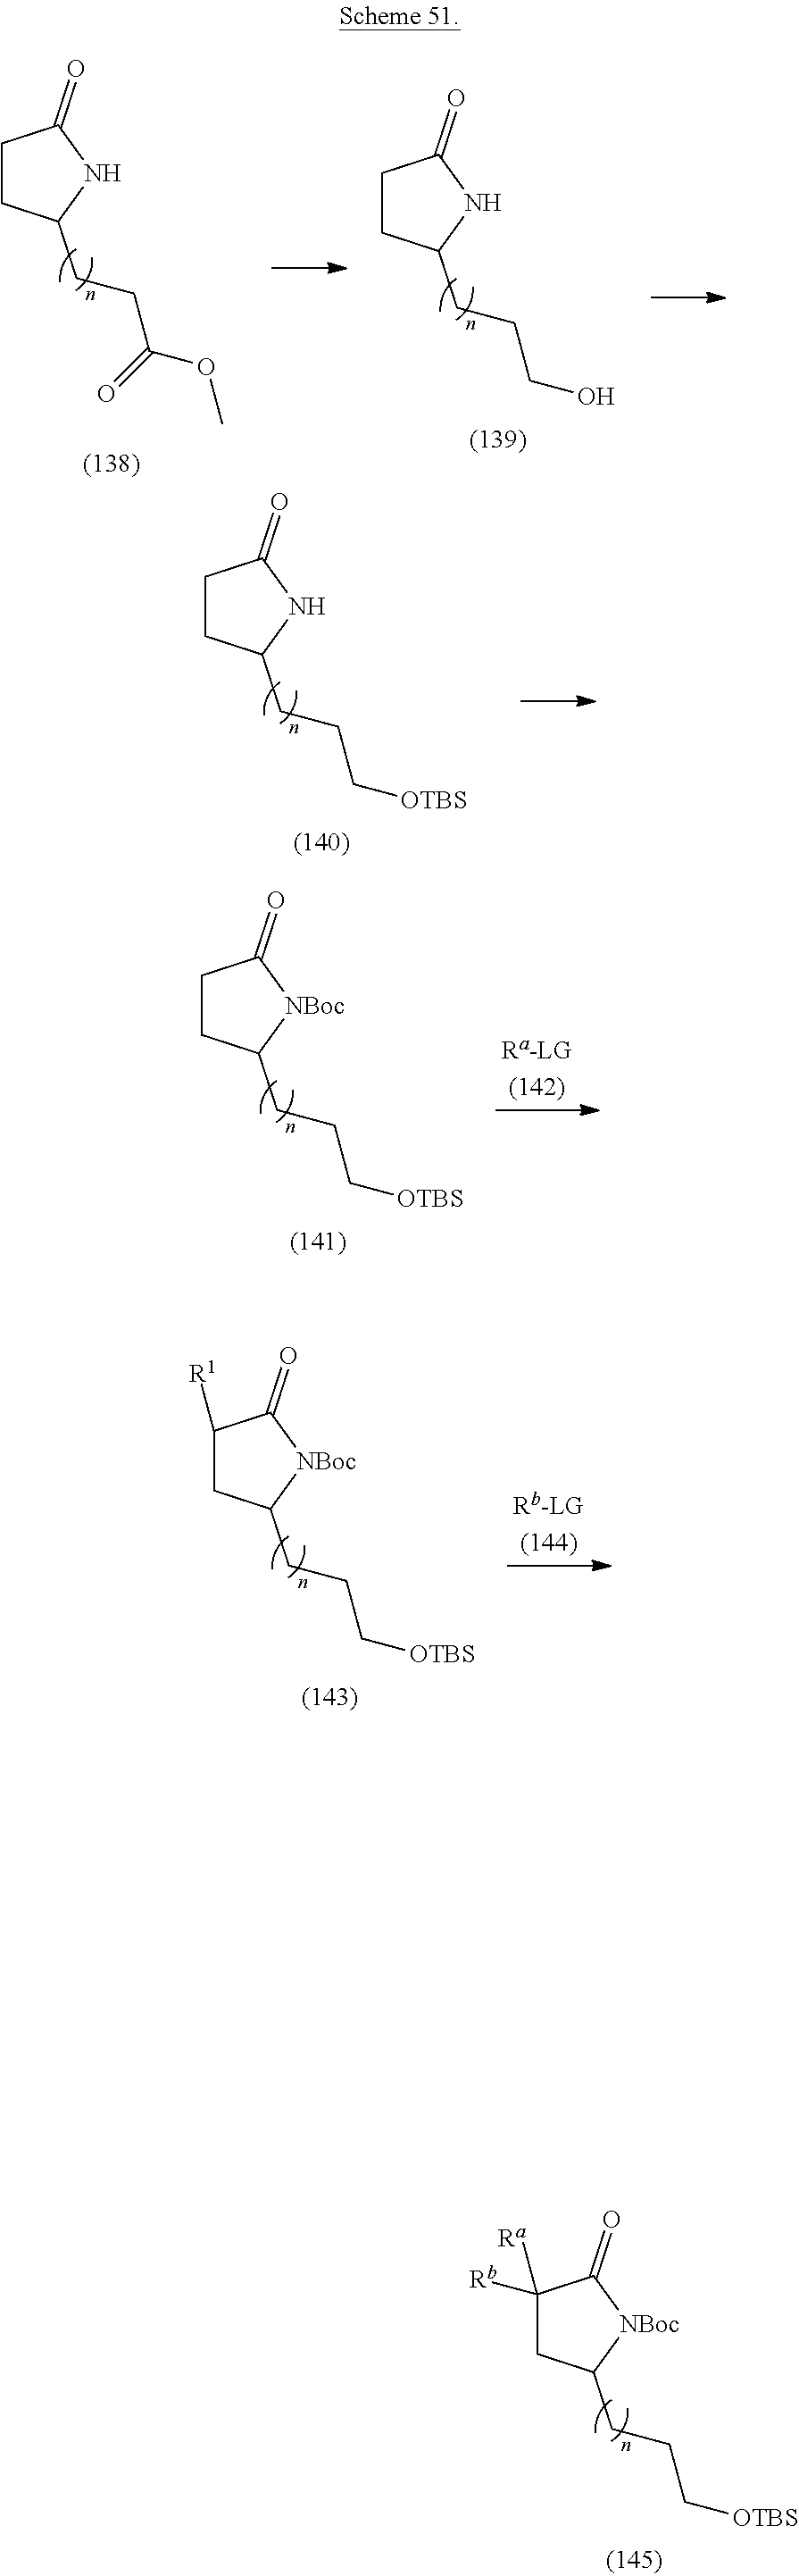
C1CC(CCC[OTBS])[NBoc]C1=O.C1([R1])CC(CCC[OTBS])[NBoc]C1=O.C1([Ra])([Rb])CC(CCC[OTBS])[NBoc]C1=O.C1CC(CCC(OC)=O)NC1=O.C1CC(CCCO)NC1=O.C1CC(CCC[OTBS])NC1=O
